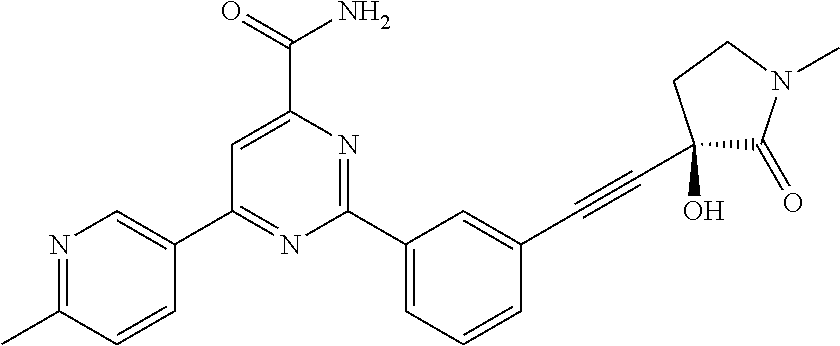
C1=C(C(=O)N)N=C(C2=CC=CC(C#CC3(O)C(=O)N(C)CC3)=C2)N=C1C1=CN=C(C)C=C1
